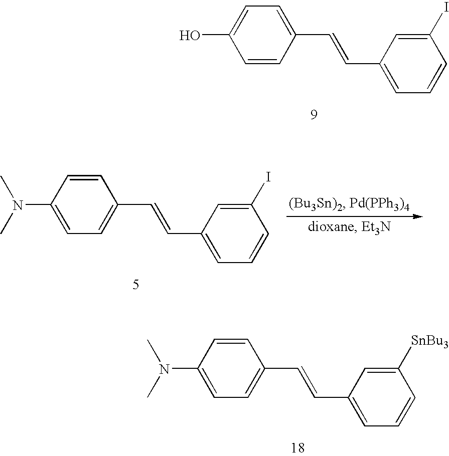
C1=CC(C=CC2=CC=CC(I)=C2)=CC=C1O.C1=C(N(C)C)C=CC(C=CC2=CC=CC(I)=C2)=C1.C1=C(N(C)C)C=CC(C=CC2=CC=CC([SnBu3])=C2)=C1
